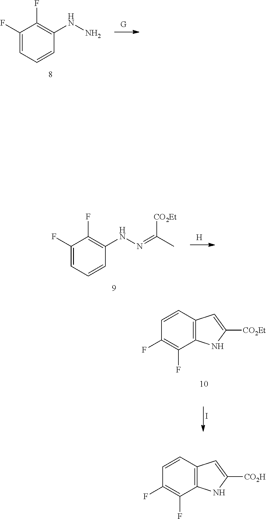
C1(F)=CC=CC(NN)=C1F.C1(F)=CC=CC(NN=C(C)[CO2Et])=C1F.[H].C12=C(C=CC(F)=C1F)C=C([CO2Et])N2.I.C12=C(C=CC(F)=C1F)C=C([CO2H])N2
